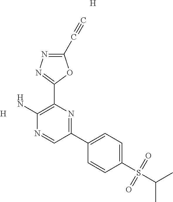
[H].C1(C#C)=NN=C(C2=C(N)N=CC(C3=CC=C(S(C(C)C)(=O)=O)C=C3)=N2)O1.[H]
